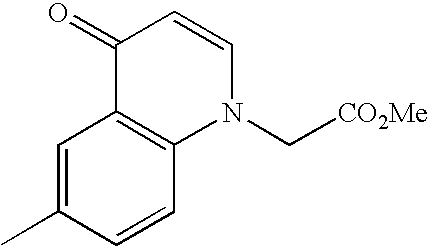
C1=C(C)C=CC2=C1C(=O)C=CN2C[CO2Me]
